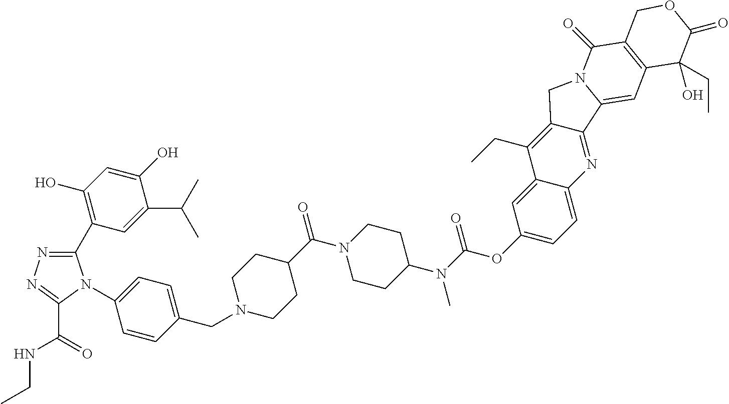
CCNC(=O)C1=NN=C(C2=C(O)C=C(O)C(C(C)C)=C2)N1C1=CC=C(CN2CCC(C(N3CCC(N(C)C(OC4=CC=C5C(=C4)C(CC)=C4C(=N5)C5=CC6=C(C(=O)N5C4)COC(=O)C6(O)CC)=O)CC3)=O)CC2)C=C1
